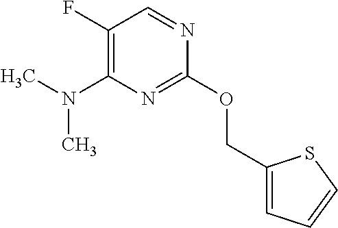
CN(C1=C(F)C=NC(OCC2=CC=CS2)=N1)C
